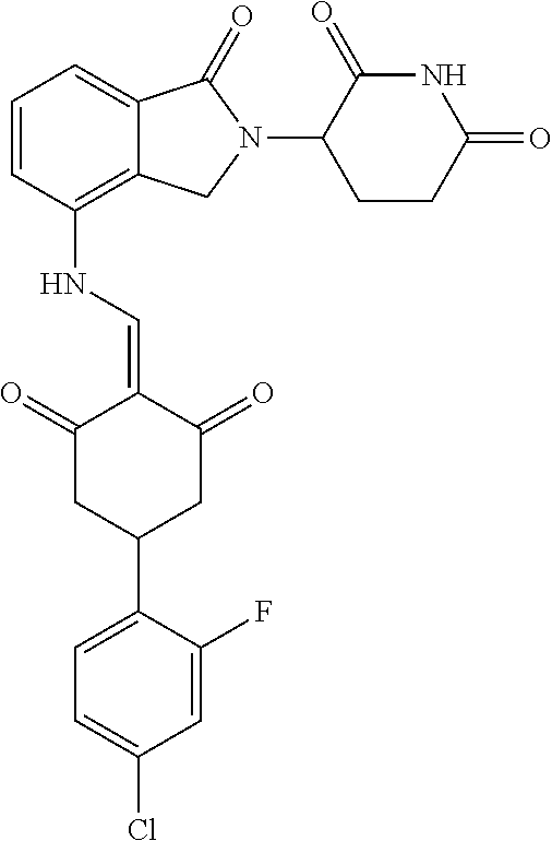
C1=CC(NC=C2C(=O)CC(C3=CC=C(Cl)C=C3F)CC2=O)=C2C(=C1)C(=O)N(C1CCC(=O)NC1=O)C2
